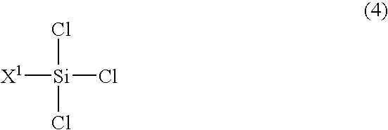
[X1][Si](Cl)(Cl)Cl
